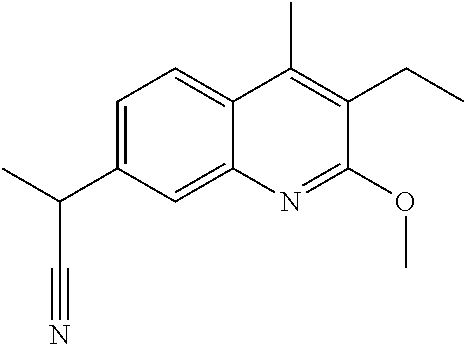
C1=C(C(C)C#N)C=C2C(=C1)C(C)=C(CC)C(OC)=N2
